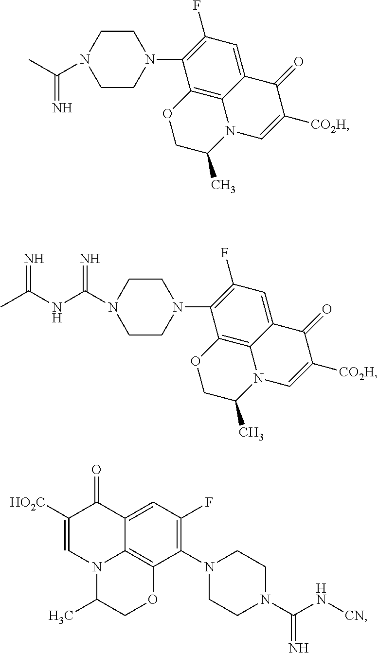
C12=C3C(=CC(F)=C1N1CCN(C(=N)NC(=N)C)CC1)C(=O)C([CO2H])=CN3C(C)CO2.C12=C3C(=CC(F)=C1N1CCN(C(=N)C)CC1)C(=O)C([CO2H])=CN3C(C)CO2.C12=C3C(N4CCN(C(=N)N[CN])CC4)=C(F)C=C1C(=O)C([HO2C])=CN2C(C)CO3
